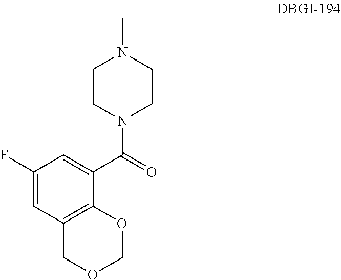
C1OC2=C(C=C(F)C=C2C(=O)N2CCN(C)CC2)CO1
